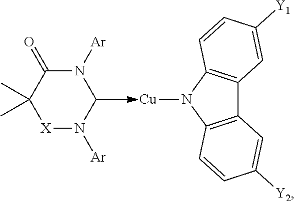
N1([Ar])C(=O)C(C)(C)[X]N([Ar])C1.C12=C(N([Cu])C3=C1C=C([Y1])C=C3)C=CC([Y2])=C2
